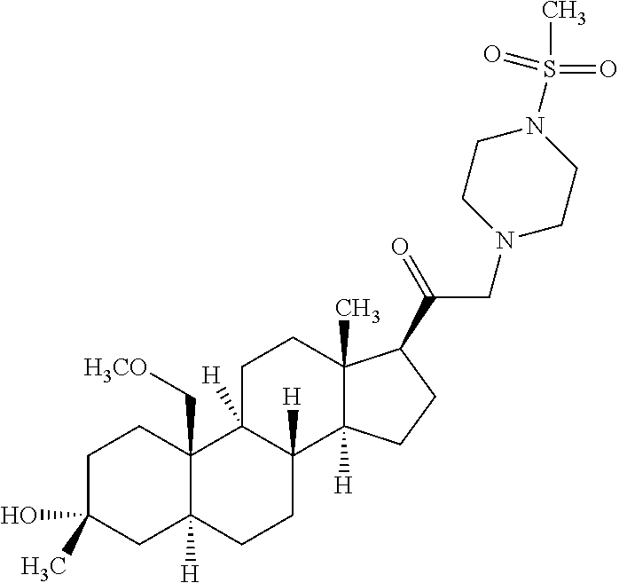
C1C(O)(C)CC2([H])C(C[H3CO])(C1)C1([H])C([H])(CC2)C2([H])C(C)(CC1)C(C(=O)CN1CCN(S(C)(=O)=O)CC1)CC2
